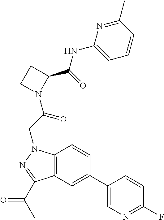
C1(NC(=O)C2N(C(CN3C4=C(C(C(C)=O)=N3)C=C(C3=CN=C(F)C=C3)C=C4)=O)CC2)=CC=CC(C)=N1
